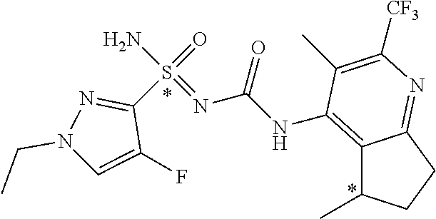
NS(=NC(NC1=C2C(C)CCC2=NC([CF3])=C1C)=O)(=O)C1=NN(CC)C=C1F
